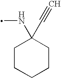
C1CCCCC1(C#C)NC
